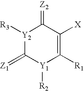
[Y2]1([R3])C(=[Z1])[Y1]([R2])C([R1])=C([X])C1=[Z2]
